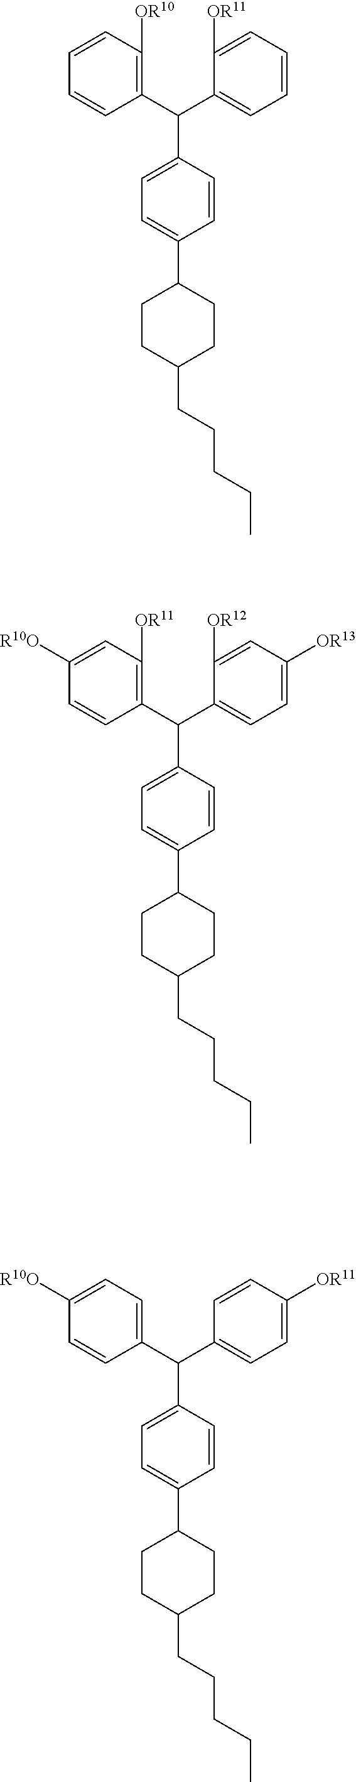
C1=C(C(C2=C([OR10])C=CC=C2)C2=CC=C(C3CCC(CCCCC)CC3)C=C2)C([OR11])=CC=C1.C1(C(C2=CC=C([R10O])C=C2)C2=CC=C(C3CCC(CCCCC)CC3)C=C2)=CC=C([OR11])C=C1.C1=C(C(C2=C([OR11])C=C([R10O])C=C2)C2=CC=C(C3CCC(CCCCC)CC3)C=C2)C([OR12])=CC([OR13])=C1
